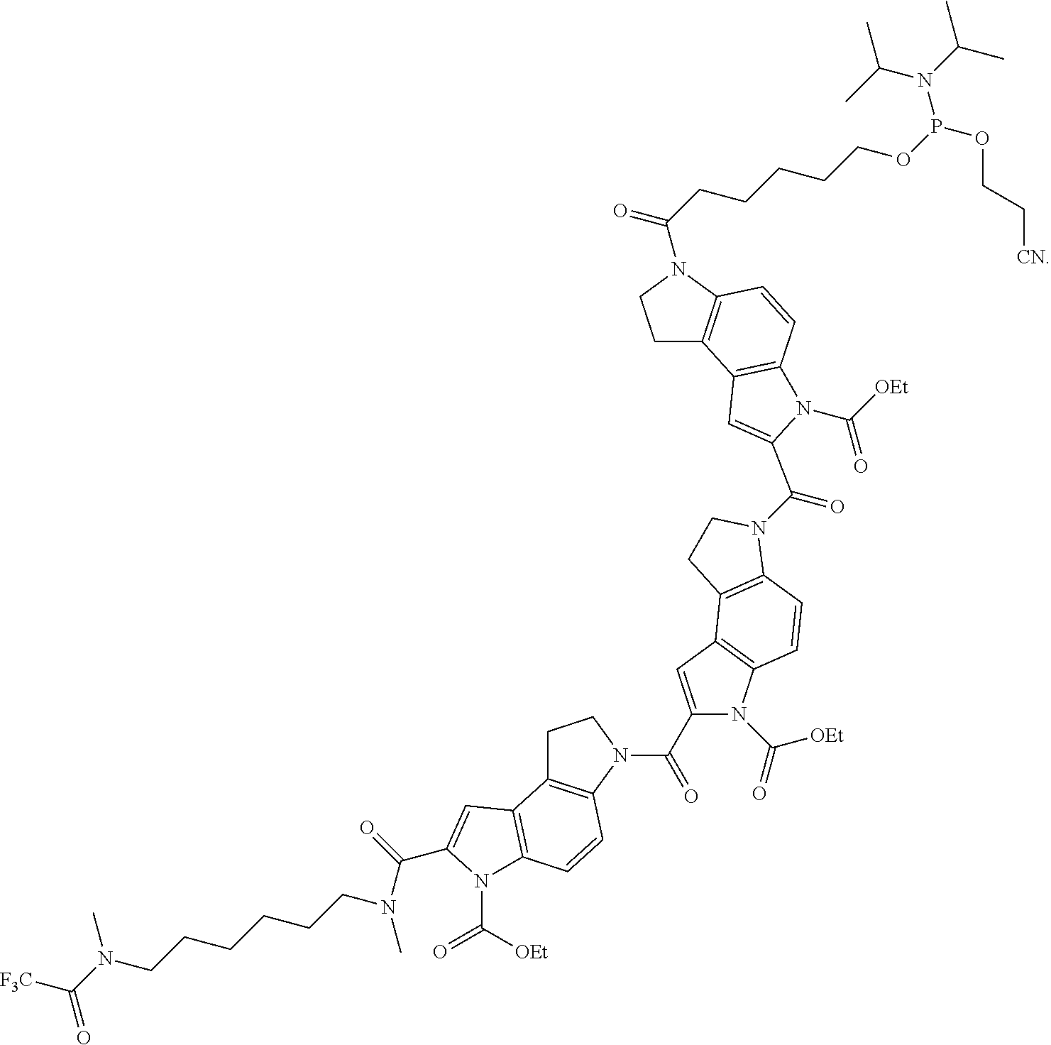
C1C2=C(N(C(C3=CC4=C(N3C([OEt])=O)C=CC3=C4CCN3C(=O)C3=CC4=C(C=CC5=C4CCN5C(=O)CCCCCOP(OCC[CN])N(C(C)C)C(C)C)N3C([OEt])=O)=O)C1)C=CC1=C2C=C(C(N(CCCCCCN(C([F3C])=O)C)C)=O)N1C(=O)[OEt]
